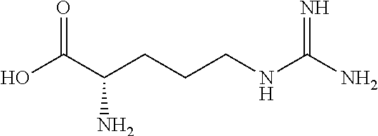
C(C(CCCNC(N)=N)N)(O)=O
